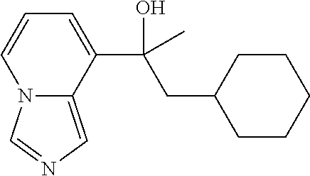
N12C(=CN=C1)C(C(O)(CC1CCCCC1)C)=CC=C2
